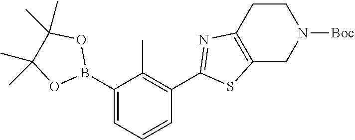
C1(B2OC(C)(C)C(C)(C)O2)=CC=CC(C2=NC3=C(S2)CN([Boc])CC3)=C1C
